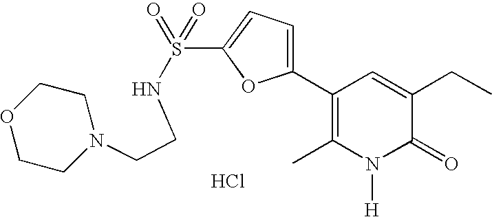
N(S(C1=CC=C(C2=C(C)N([H])C(=O)C(CC)=C2)O1)(=O)=O)CCN1CCOCC1.Cl
